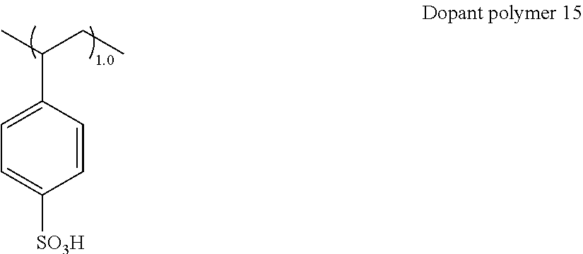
C(C(C1=CC=C([SO3H])C=C1)C)C
